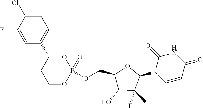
C1(F)=CC(C2CCOP(=O)(OCC3C(O)C(F)(C)C(N4C=CC(=O)NC4=O)O3)O2)=CC=C1Cl
